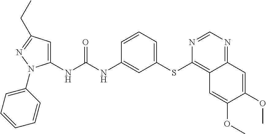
C1(NC(NC2=CC(SC3=C4C(=NC=N3)C=C(OC)C(OC)=C4)=CC=C2)=O)=CC(CC)=NN1C1=CC=CC=C1
